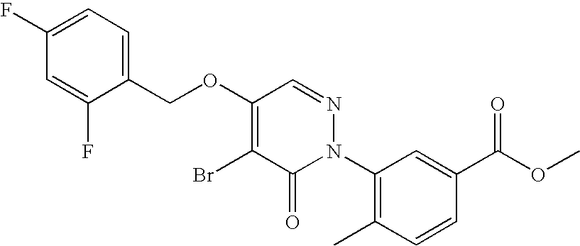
C1(COC2=C(Br)C(=O)N(C3=C(C)C=CC(C(=O)OC)=C3)N=C2)=CC=C(F)C=C1F
